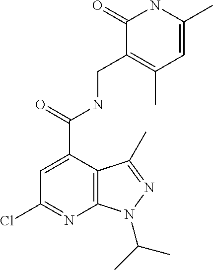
C1(=O)C(CNC(C2=CC(Cl)=NC3=C2C(C)=NN3C(C)C)=O)=C(C)C=C(C)N1
